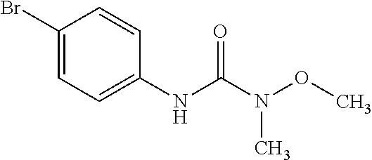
C1=CC(NC(N(OC)C)=O)=CC=C1Br
